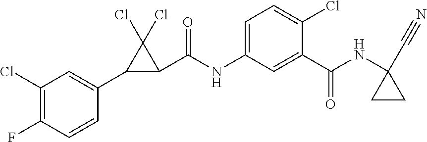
C1(Cl)=C(F)C=CC(C2C(C(NC3=CC=C(Cl)C(C(NC4(C#N)CC4)=O)=C3)=O)C2(Cl)Cl)=C1
